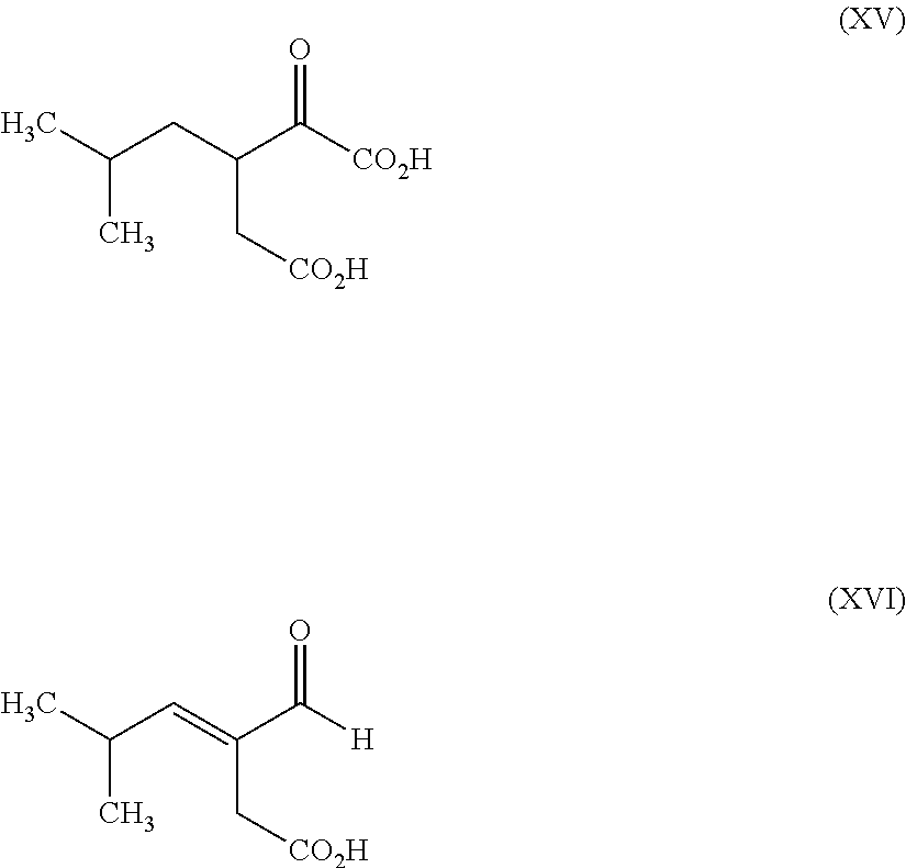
C(C(C([CO2H])=O)C[CO2H])C(C)C.C(=C(C([H])=O)C[CO2H])C(C)C
